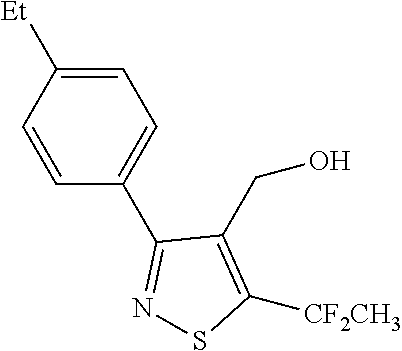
C1(CO)=C([CF2CH3])SN=C1C1=CC=C([Et])C=C1
